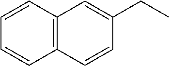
C1=CC2=C(C=C1)C=CC(CC)=C2
